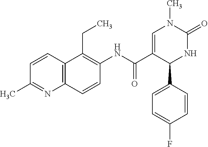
C12=C(C(CC)=C(NC(C3=CN(C)C(=O)NC3C3=CC=C(F)C=C3)=O)C=C1)C=CC(C)=N2
